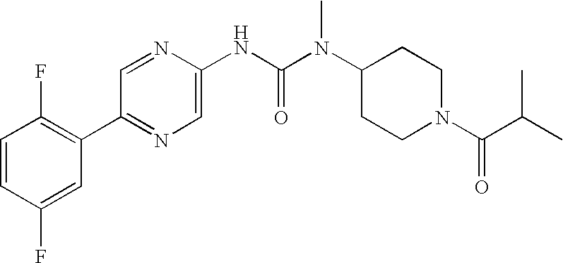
C1=CC(F)=CC(C2=NC=C(NC(N(C3CCN(C(C(C)C)=O)CC3)C)=O)N=C2)=C1F
